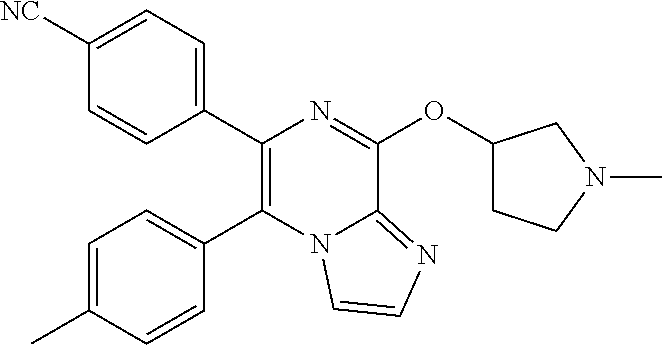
C1(C2=C(C3=CC=C(C)C=C3)N3C(=NC=C3)C(OC3CCN(C)C3)=N2)=CC=C([NC])C=C1
